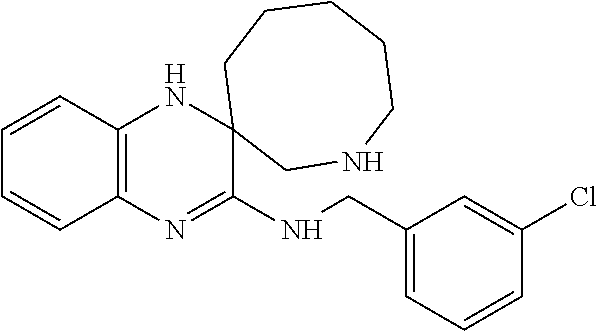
C12=C(N=C(NCC3=CC=CC(Cl)=C3)C3(N1)CNCCCCC3)C=CC=C2
